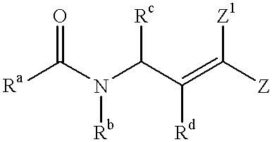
[Ra]C(N(C(C(=C([Z])[Z1])[Rd])[Rc])[Rb])=O
